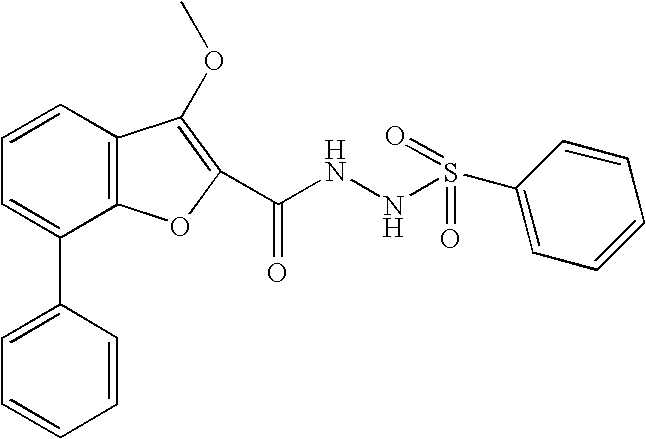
C1=CC2=C(C(C3=CC=CC=C3)=C1)OC(C(NNS(C1=CC=CC=C1)(=O)=O)=O)=C2OC
